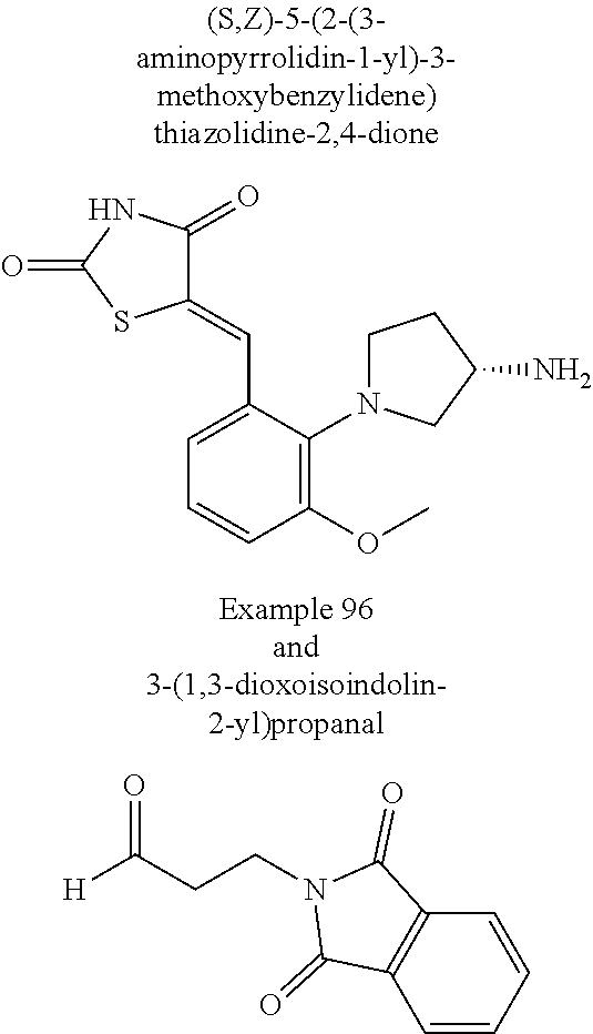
C1=C(C=C2C(=O)NC(=O)S2)C(N2CCC(N)C2)=C(OC)C=C1.C1=CC=CC2=C1C(=O)N(CCC(=O)[H])C2=O
